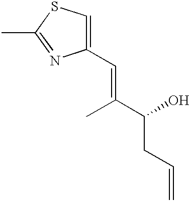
C1(C=C(C(CC=C)O)C)=CSC(C)=N1
